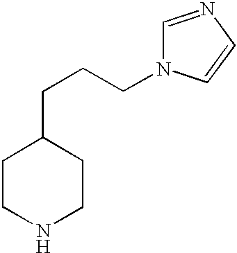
C1CNCCC1CCCN1C=NC=C1
